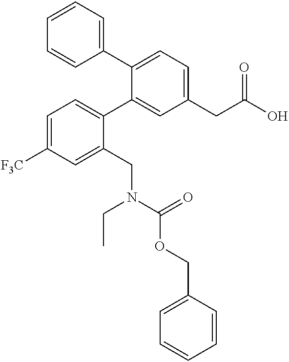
C1=C([F3C])C=C(CN(C(OCC2=CC=CC=C2)=O)CC)C(C2=CC(CC(O)=O)=CC=C2C2=CC=CC=C2)=C1
